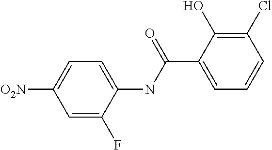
C1=C(F)C(NC(C2=CC=CC(Cl)=C2O)=O)=CC=C1[O2N]
